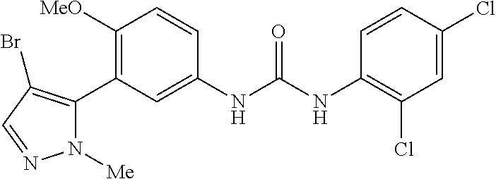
C1([OMe])=C(C2=C(Br)C=NN2[Me])C=C(NC(=O)NC2=C(Cl)C=C(Cl)C=C2)C=C1
